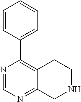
C12=C(C3=CC=CC=C3)N=CN=C1CNCC2
